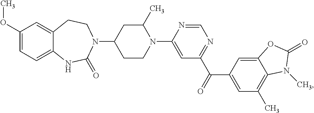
C12=CC(OC)=CC=C1NC(=O)N(C1CCN(C3=CC(C(C4=CC(C)=C5C(=C4)OC(=O)N5C)=O)=NC=N3)C(C)C1)CC2
